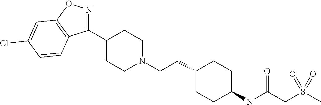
C1(C2=NOC3=C2C=CC(Cl)=C3)CCN(CCC2CCC(NC(CS(C)(=O)=O)=O)CC2)CC1
